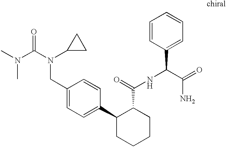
C1(CN(C(=O)N(C)C)C2CC2)=CC=C(C2CCCCC2C(NC(C2=CC=CC=C2)C(=O)N)=O)C=C1
